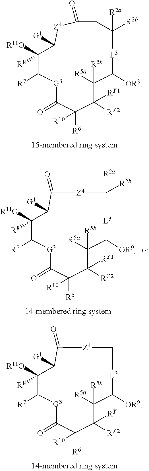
[G3]1C(=O)C([R6])([R10])C([RY2])([RY1])C([R5b])([R5a])C([OR9])[L3]C([R2b])([R2a])CC(=O)[Z4]C([G1])C([R11O])([R8])C1[R7].[G3]1C(=O)C([R6])([R10])C([RY2])([RY!])C([R5b])([R5a])C([OR9])[L3]C[Z4]C(=O)C([G1])C([R11O])([R8])C1[R7].[G3]1C(=O)C([R6])([R10])C([RY2])([RY1])C([R5b])([R5a])C([OR9])[L3]C([R2b])([R2a])[Z4]C(=O)C([G1])C([R11O])([R8])C1[R7]
